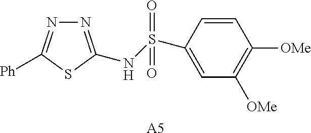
N1=C(NS(C2=CC([OMe])=C([OMe])C=C2)(=O)=O)SC([Ph])=N1.[A5]
